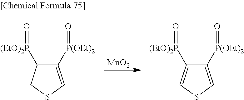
[MnO2].C1([P(OEt)2]=O)=CSC=C1[(EtO)2P]=O.C1([P(OEt)2]=O)=CSCC1[(EtO)2P]=O
